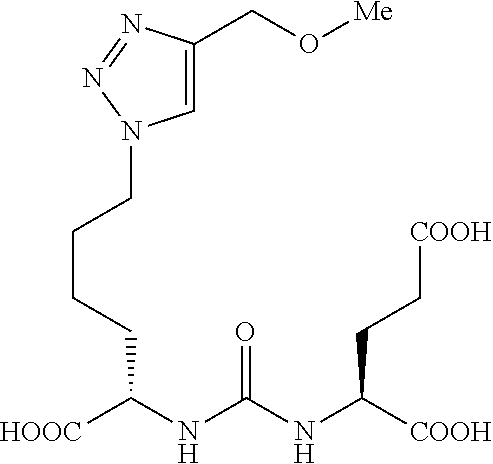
C1=C(CO[Me])N=NN1CCCCC([HOOC])NC(NC([COOH])CC[COOH])=O
